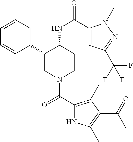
C1=CC=C(C2CN(C(C3=C(C)C(C(=O)C)=C(C)N3)=O)CCC2NC(=O)C2=CC(C(F)(F)F)=NN2C)C=C1
